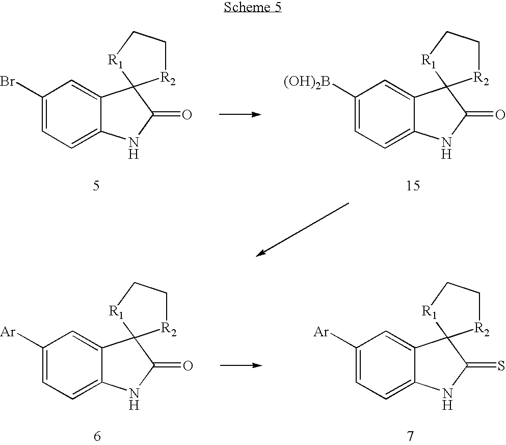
C1(Br)=CC=C2C(=C1)C1(C(=O)N2)[R2]CC[R1]1.C1([(OH)2B])=CC=C2C(=C1)C1(C(=O)N2)[R2]CC[R1]1.C1([Ar])=CC=C2C(=C1)C1(C(=O)N2)[R2]CC[R1]1.C1([Ar])=CC=C2C(=C1)C1(C(=S)N2)[R2]CC[R1]1
